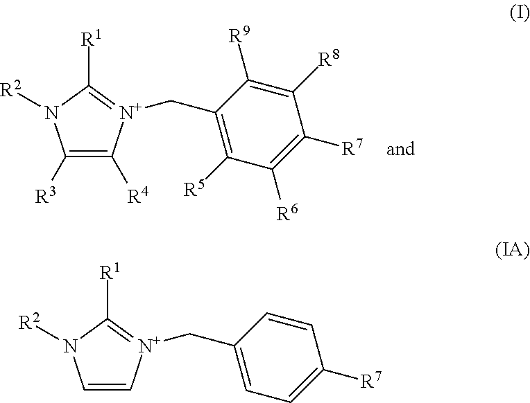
C1([R3])=C([R4])[N+](CC2=C([R5])C([R6])=C([R7])C([R8])=C2[R9])=C([R1])N1[R2].C1=C[N+](CC2=CC=C([R7])C=C2)=C([R1])N1[R2]
